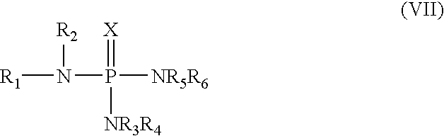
[R1]N(P([NR5R6])(=[X])[NR3R4])[R2]
